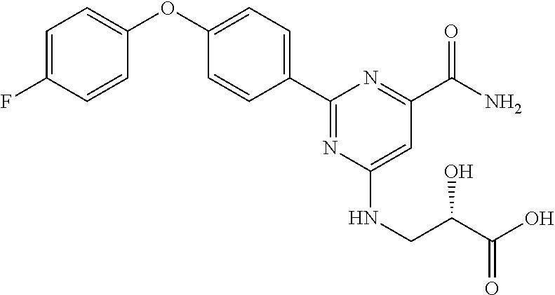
C1=C(F)C=CC(OC2=CC=C(C3=NC(NCC(C(O)=O)O)=CC(C(N)=O)=N3)C=C2)=C1
